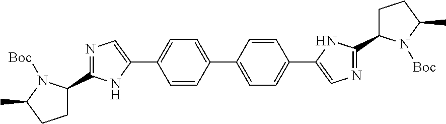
C1C(C2=NC=C(C3=CC=C(C4=CC=C(C5=CN=C(C6CCC(C)N6[Boc])N5)C=C4)C=C3)N2)N([Boc])C(C)C1
